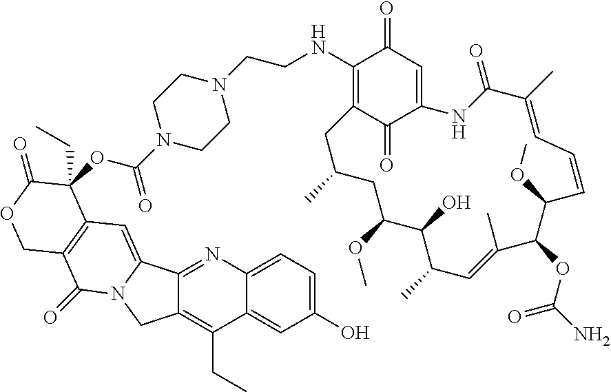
C1(NCCN2CCN(C(OC3(CC)C4=C(C(=O)N5C(=C4)C4=NC6=CC=C(O)C=C6C(CC)=C4C5)COC3=O)=O)CC2)=C2C(=O)C(=CC1=O)NC(=O)C(C)=CC=CC(OC)C(OC(=O)N)C(C)=CC(C)C(O)C(OC)CC(C)C2
